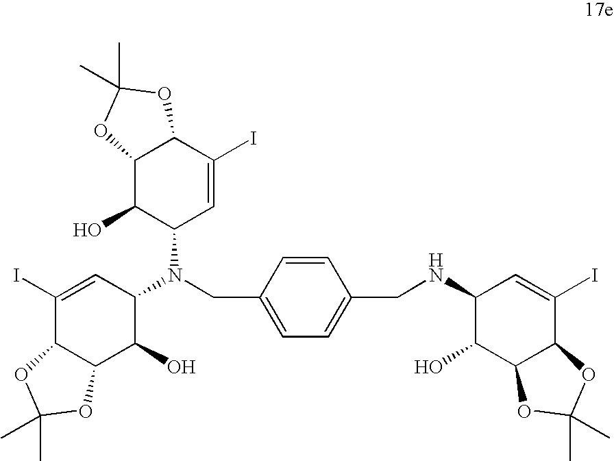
C1(I)=CC(N(C2C=C(I)C3C(C2O)OC(C)(C)O3)CC2=CC=C(CNC3C(O)C4C(C(I)=C3)OC(C)(C)O4)C=C2)C(O)C2C1OC(C)(C)O2
